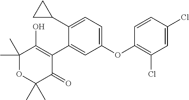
C1(C)(C)OC(C)(C)C(=O)C(C2=CC(OC3=C(Cl)C=C(Cl)C=C3)=CC=C2C2CC2)=C1O
